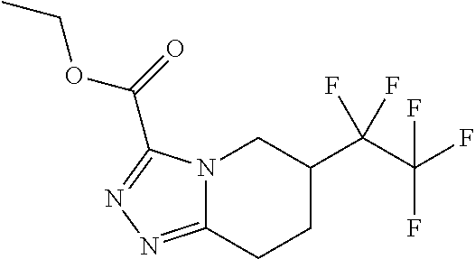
N12C(=NN=C1C(OCC)=O)CCC(C(C(F)(F)F)(F)F)C2
